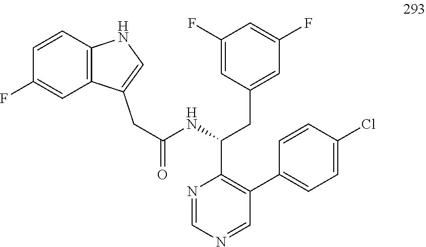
C12=C(C(CC(NC(CC3=CC(F)=CC(F)=C3)C3=C(C4=CC=C(Cl)C=C4)C=NC=N3)=O)=CN1)C=C(F)C=C2
